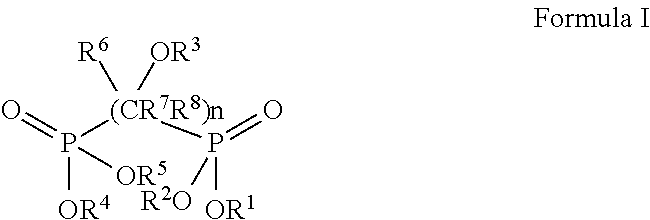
P([(CR7R8)n](P(=O)([OR1])[R2O])([R6])[OR3])(=O)([OR4])[OR5]
